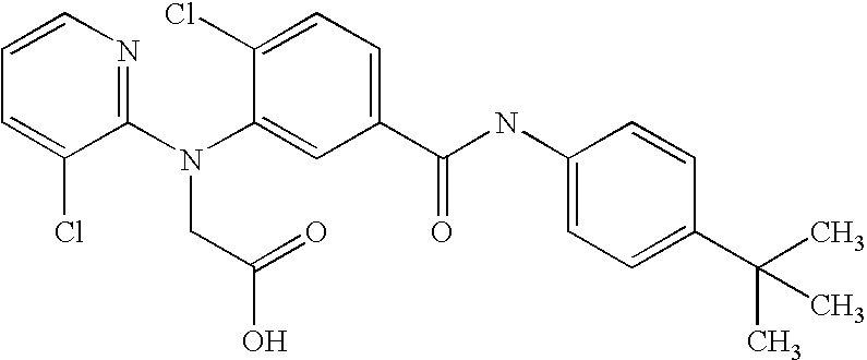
C1=CN=C(N(C2=CC(C(NC3=CC=C(C(C)(C)C)C=C3)=O)=CC=C2Cl)CC(O)=O)C(Cl)=C1
